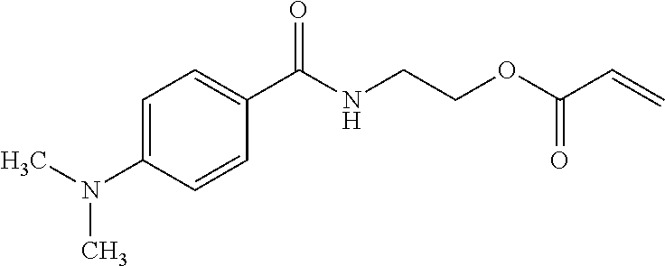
C1=C(N(C)C)C=CC(C(NCCOC(C=C)=O)=O)=C1
